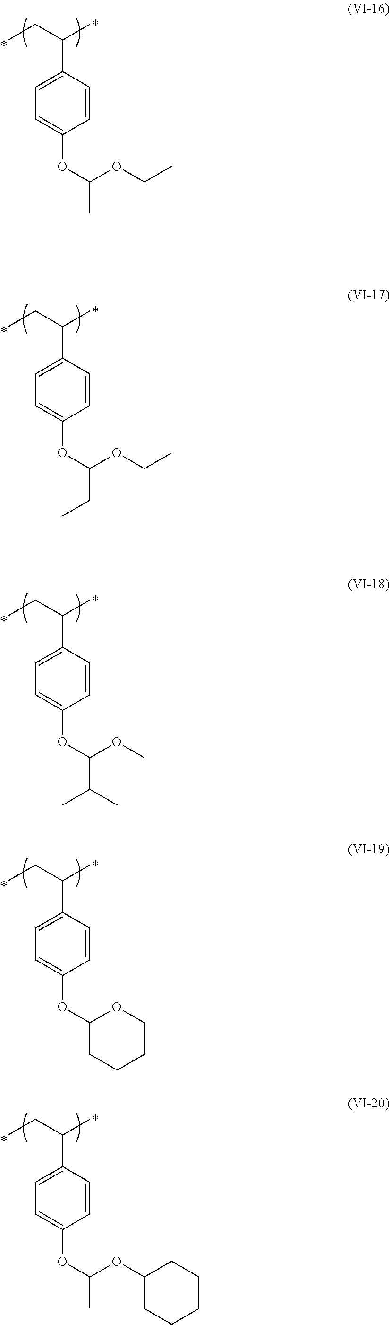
C1(C(CC)C)=CC=C(OC(OCC)C)C=C1.C1(C(CC)C)=CC=C(OC(OCC)CC)C=C1.C1(C(CC)C)=CC=C(OC(OC)C(C)C)C=C1.C1(C(CC)C)=CC=C(OC2OCCCC2)C=C1.C1(C(CC)C)=CC=C(OC(OC2CCCCC2)C)C=C1
